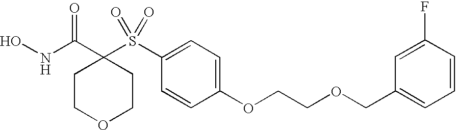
N(C(C1(S(C2=CC=C(OCCOCC3=CC=CC(F)=C3)C=C2)(=O)=O)CCOCC1)=O)O
